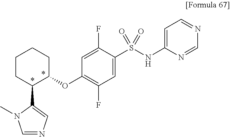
C1(S(NC2=CC=NC=N2)(=O)=O)=CC(F)=C(OC2CCCCC2C2=CN=CN2C)C=C1F
